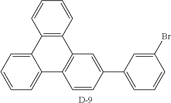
C1=CC2=C(C=C1)C1=C(C3=CC=CC=C23)C=CC(C2=CC=CC(Br)=C2)=C1.[D]
